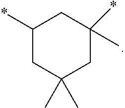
C1(*)CC(C)(C)CC(*)(C)C1
